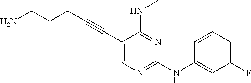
NCCCC#CC1=CN=C(NC2=CC(F)=CC=C2)N=C1NC
